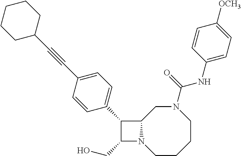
C1(CO)N2C(C1C1=CC=C(C#CC3CCCCC3)C=C1)CN(C(NC1=CC=C([OCH3])C=C1)=O)CCCC2
